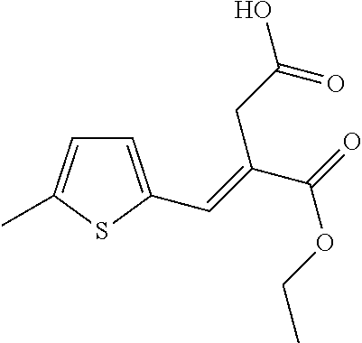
C1=C(C=C(C(=O)OCC)CC(O)=O)SC(C)=C1
